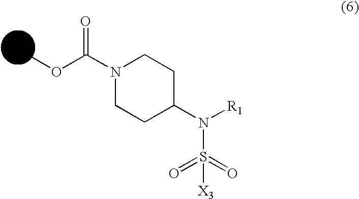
COC(N1CCC(N([R1])S(=O)(=O)[X3])CC1)=O
